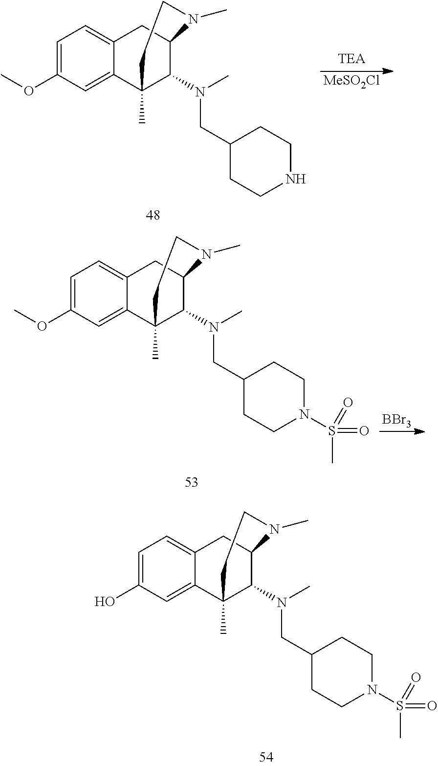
C12=CC=C(OC)C=C1C1(C)C(N(CC3CCNCC3)C)C(C2)N(C)CC1.[MeSO2Cl].C12=CC=C(OC)C=C1C1(C)C(N(CC3CCN(S(C)(=O)=O)CC3)C)C(C2)N(C)CC1.[BBr3].C12=CC=C(O)C=C1C1(C)C(N(CC3CCN(S(C)(=O)=O)CC3)C)C(C2)N(C)CC1
